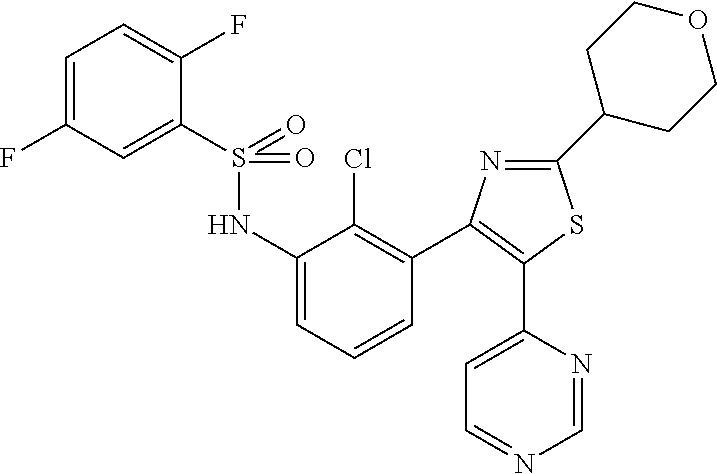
S(=O)(NC1=CC=CC(C2=C(C3=CC=NC=N3)SC(C3CCOCC3)=N2)=C1Cl)(=O)C1=CC(F)=CC=C1F
